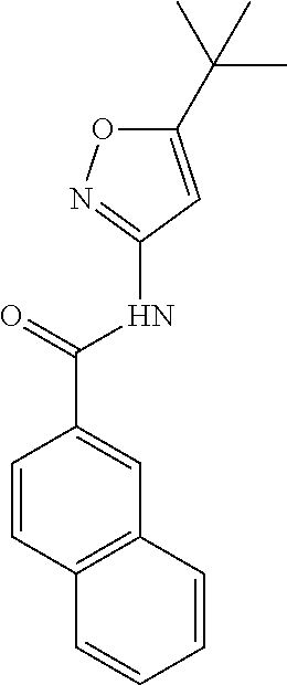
C1(C(NC2=NOC(C(C)(C)C)=C2)=O)=CC2=C(C=C1)C=CC=C2
